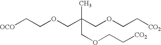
[OCO]CCOCC(COCC[CO2])(C)COCC[CO2]
